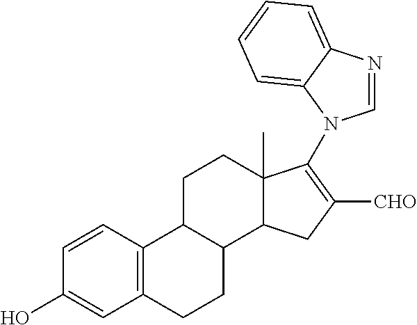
C1=CC2=C(C=C1O)CCC1C2CCC2(C)C1CC([CHO])=C2N1C=NC2=CC=CC=C21
